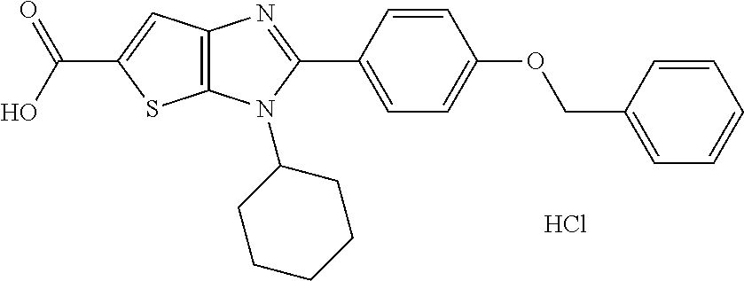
C(C1=CC2=C(S1)N(C1CCCCC1)C(C1=CC=C(OCC3=CC=CC=C3)C=C1)=N2)(O)=O.Cl
